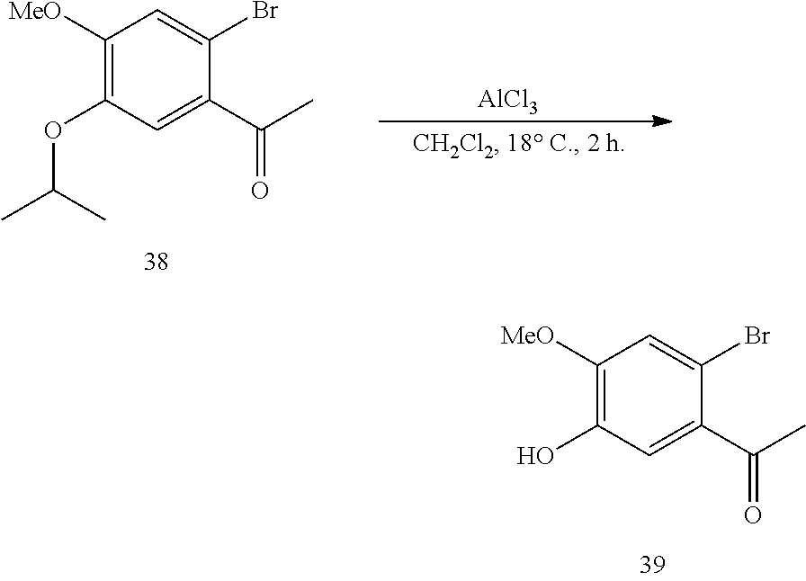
C1([MeO])=C(O)C=C(C(C)=O)C(Br)=C1.C1([MeO])=C(OC(C)C)C=C(C(C)=O)C(Br)=C1.[AlCl3]
